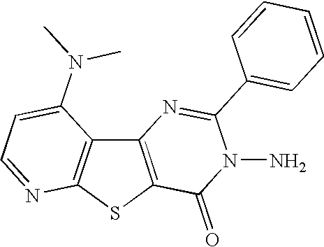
C12=C(SC3=C1C(N(C)C)=CC=N3)C(=O)N(N)C(C1=CC=CC=C1)=N2
